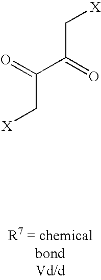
C(C[X])(=O)C(=O)C[X]
